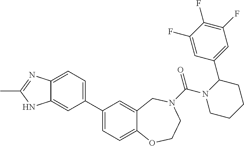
C1(C2=CC=C3C(=C2)NC(C)=N3)=CC=C2C(=C1)CN(C(N1CCCCC1C1=CC(F)=C(F)C(F)=C1)=O)CCO2
